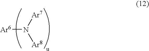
[Ar6]N([Ar7])[Ar8]
